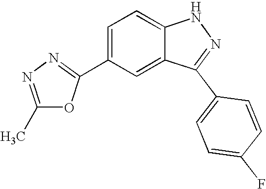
C1=C(C2=NN=C(C)O2)C=C2C(=C1)NN=C2C1=CC=C(F)C=C1
